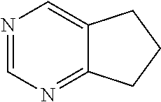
N1=CN=C2C(=C1)CCC2
